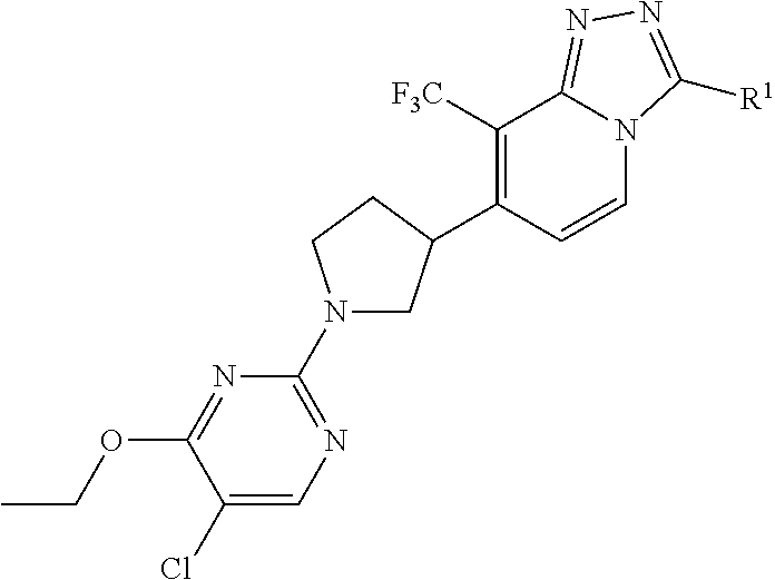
C1(Cl)=CN=C(N2CC(C3=C([F3C])C4=NN=C([R1])N4C=C3)CC2)N=C1OCC
